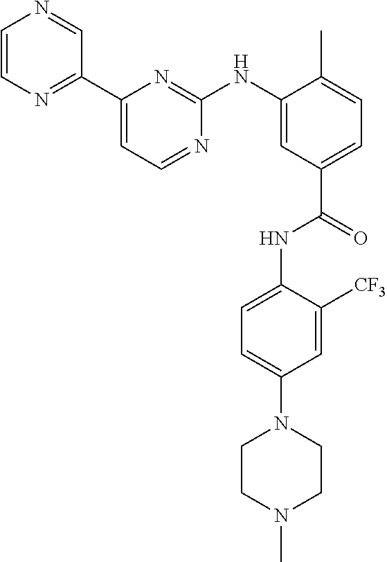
C1=CN=C(C2=CC=NC(NC3=CC(C(=O)NC4=CC=C(N5CCN(C)CC5)C=C4[CF3])=CC=C3C)=N2)C=N1
